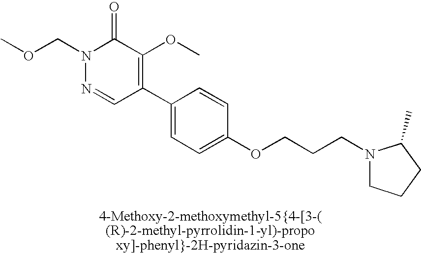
O=C1N(COC)N=CC(C2=CC=C(OCCCN3CCCC3C)C=C2)=C1OC
